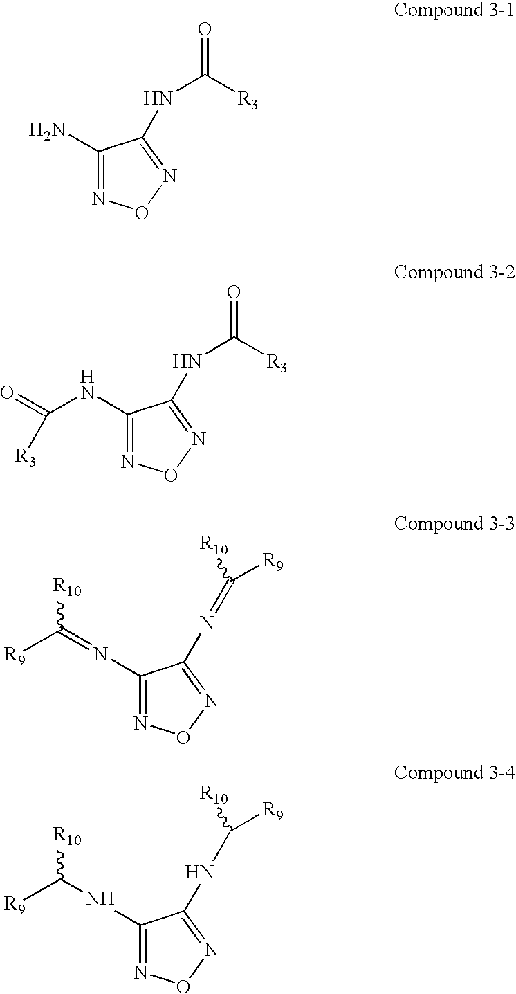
C1(N)=NON=C1NC([R3])=O.C1(NC([R3])=O)=NON=C1NC([R3])=O.C1(N=C([R10])[R9])=NON=C1N=C([R10])[R9].C1(NC([R10])[R9])=NON=C1NC([R10])[R9]
